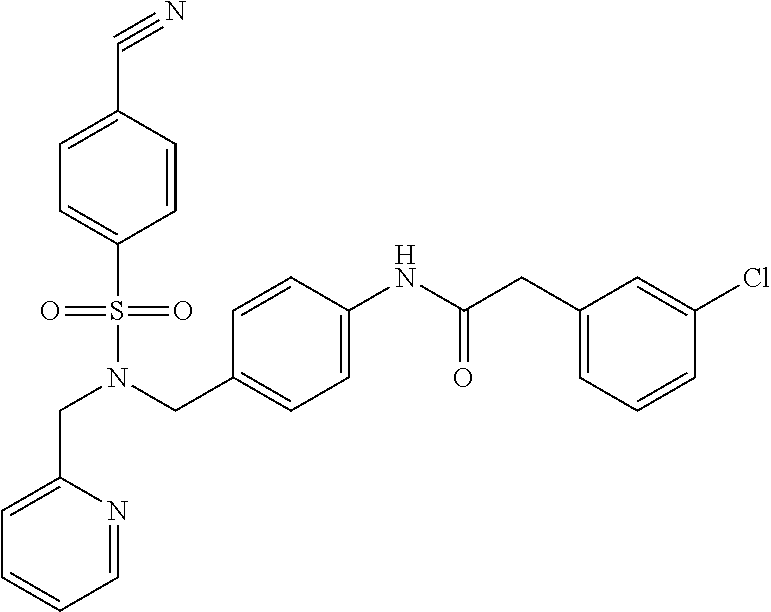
C(N(CC1=CC=C(NC(=O)CC2=CC=CC(Cl)=C2)C=C1)S(=O)(=O)C1=CC=C(C#N)C=C1)C1=CC=CC=N1
